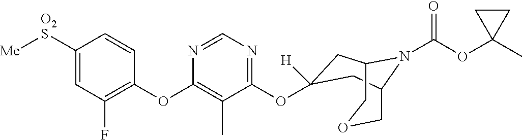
C1([O2S][Me])=CC(F)=C(OC2=C(C)C(OC3([H])CC4N(C(OC5(C)CC5)=O)C(COC4)C3)=NC=N2)C=C1
